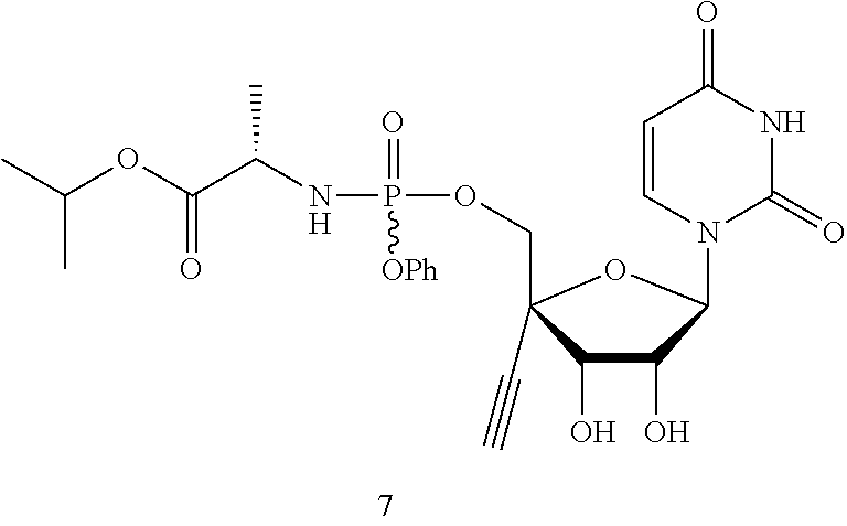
C1(O)C(O)C(N2C(=O)NC(=O)C=C2)OC1(COP(NC(C(OC(C)C)=O)C)(=O)[OPh])C#C.[H]
